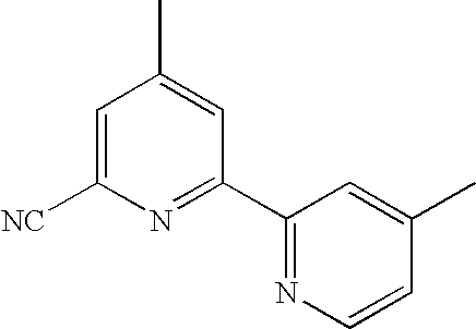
C1=C([NC])N=C(C2=NC=CC(C)=C2)C=C1C
